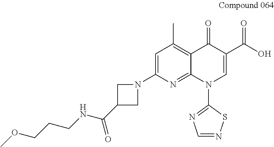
C1=C(N2CC(C(=O)NCCCOC)C2)N=C2C(=C1C)C(=O)C(C(=O)O)=CN2C1=NC=NS1
